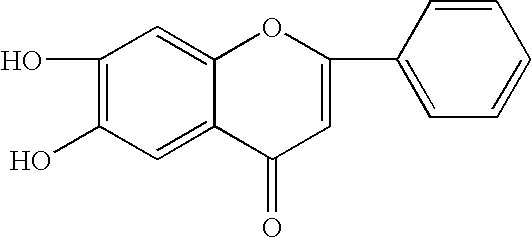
C1(O)=C(O)C=C2C(=C1)OC(C1=CC=CC=C1)=CC2=O
